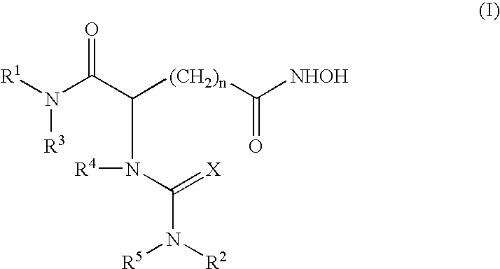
[R1]N(C(C([(CH2)n]C([NHOH])=O)N([R4])C(=[X])N([R2])[R5])=O)[R3]
